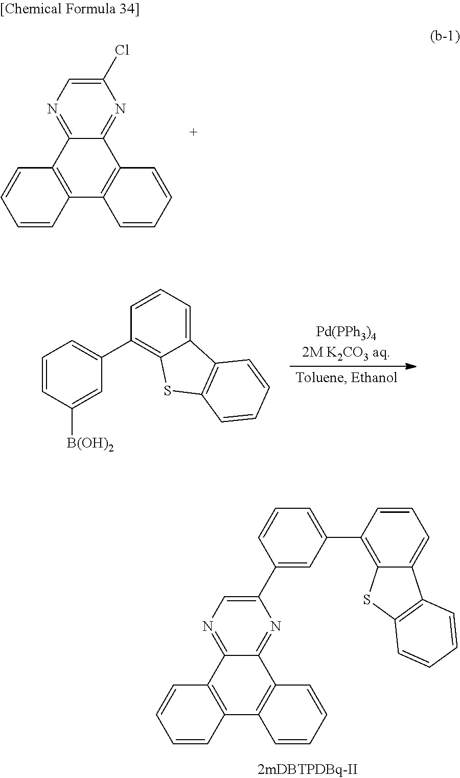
N1=C2C(=NC(Cl)=C1)C1=C(C3=C2C=CC=C3)C=CC=C1.C1=CC([B(OH)2])=CC(C2=C3C(=CC=C2)C2=C(S3)C=CC=C2)=C1.N1=C2C(=NC(C3=CC(C4=C5C(=CC=C4)C4=C(S5)C=CC=C4)=CC=C3)=C1)C1=C(C3=C2C=CC=C3)C=CC=C1
